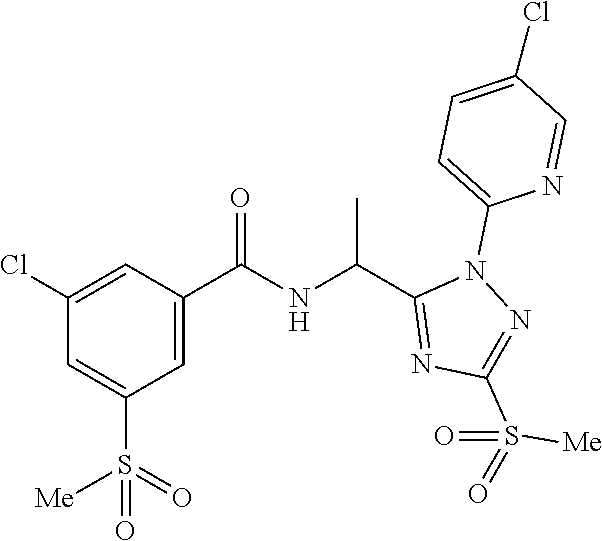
N(C(C1=NC(S([Me])(=O)=O)=NN1C1=CC=C(Cl)C=N1)C)C(C1=CC(S([Me])(=O)=O)=CC(Cl)=C1)=O
